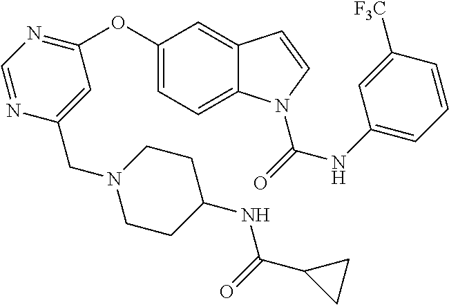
C1(OC2=NC=NC(CN3CCC(NC(C4CC4)=O)CC3)=C2)=CC=C2C(=C1)C=CN2C(=O)NC1=CC=CC([F3C])=C1
